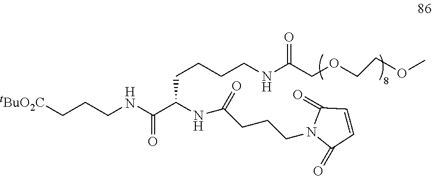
[tBuO2C]CCCNC(=O)C(NC(CCCN1C(=O)C=CC1=O)=O)CCCCNC(COCCOC)=O
